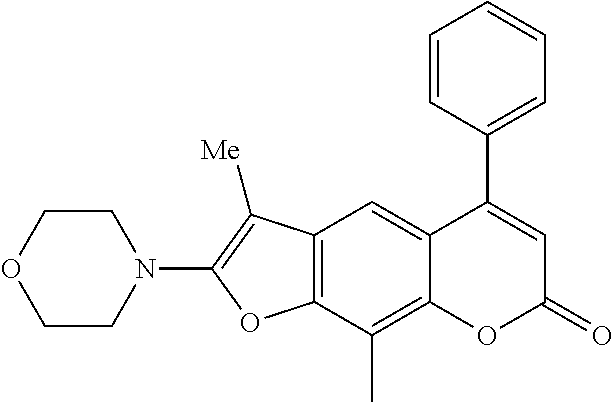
C12=C(C(C)=C3C(=C1)C(C1=CC=CC=C1)=CC(=O)O3)OC(N1CCOCC1)=C2[Me]
